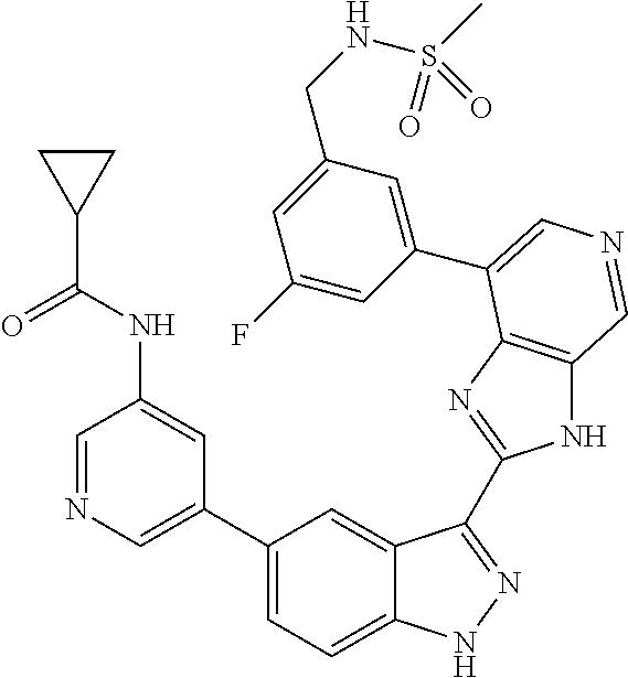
C1(C2=CN=CC(NC(C3CC3)=O)=C2)=CC=C2C(=C1)C(C1=NC3=C(N1)C=NC=C3C1=CC(CNS(C)(=O)=O)=CC(F)=C1)=NN2
